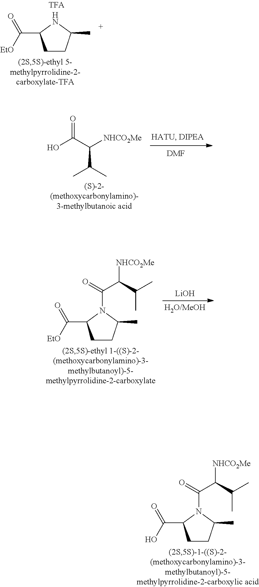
C1CC(C)NC1C([EtO])=O.[DMF].O=C(O)C([NHCO2Me])C(C)C.[H2O/MeOH].[LiOH].C1CC(C)N(C(=O)C(C(C)C)[NHCO2Me])C1C([EtO])=O.C1CC(C)N(C(=O)C(C(C)C)[NHCO2Me])C1C(O)=O
